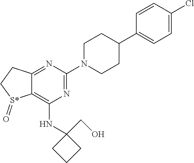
C12=NC(N3CCC(C4=CC=C(Cl)C=C4)CC3)=NC(NC3(CO)CCC3)=C1[S*](=O)CC2
